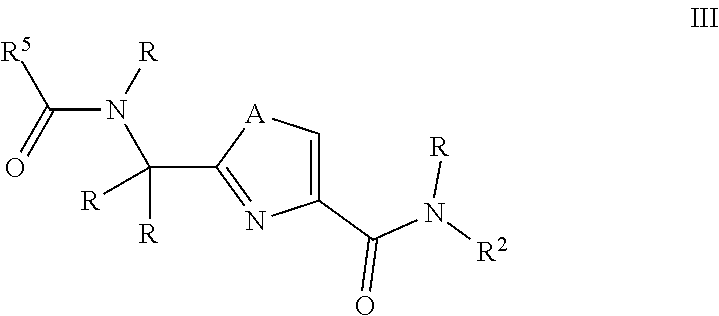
[R5]C(N(C(C1=NC(C(N([R2])[R])=O)=C[A]1)([R])[R])[R])=O
